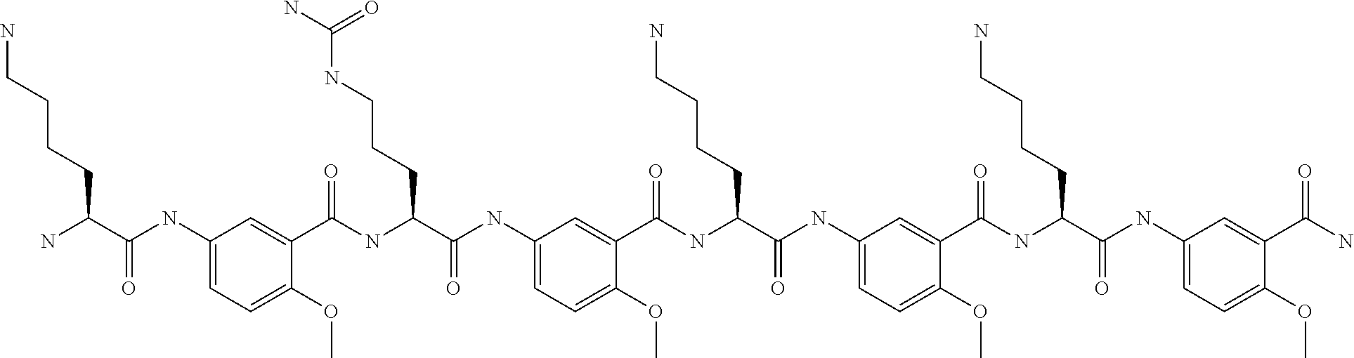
C1(NC(C(N)CCCCN)=O)=CC=C(OC)C(C(NC(C(NC2=CC=C(OC)C(C(NC(C(NC3=CC=C(OC)C(C(NC(C(NC4=CC=C(OC)C(C(N)=O)=C4)=O)CCCCN)=O)=C3)=O)CCCCN)=O)=C2)=O)CCCNC(N)=O)=O)=C1
